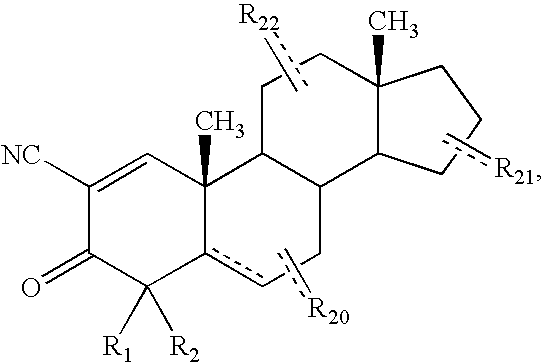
c[R21].C1([NC])=CC2(C)c(cCC3C2CCC2(C)C3CCC2)C([R1])([R2])C1=O.c[R22].c[R20]
